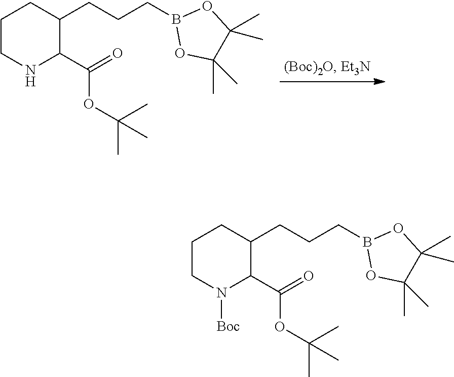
C1CN([Boc])C(C(=O)OC(C)(C)C)C(CCCB2OC(C)(C)C(C)(C)O2)C1.C1CNC(C(=O)OC(C)(C)C)C(CCCB2OC(C)(C)C(C)(C)O2)C1
